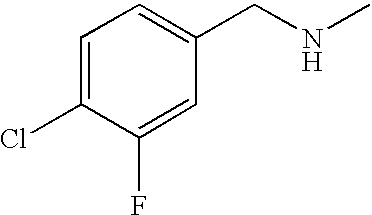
C1=C(Cl)C(F)=CC(CNC)=C1
